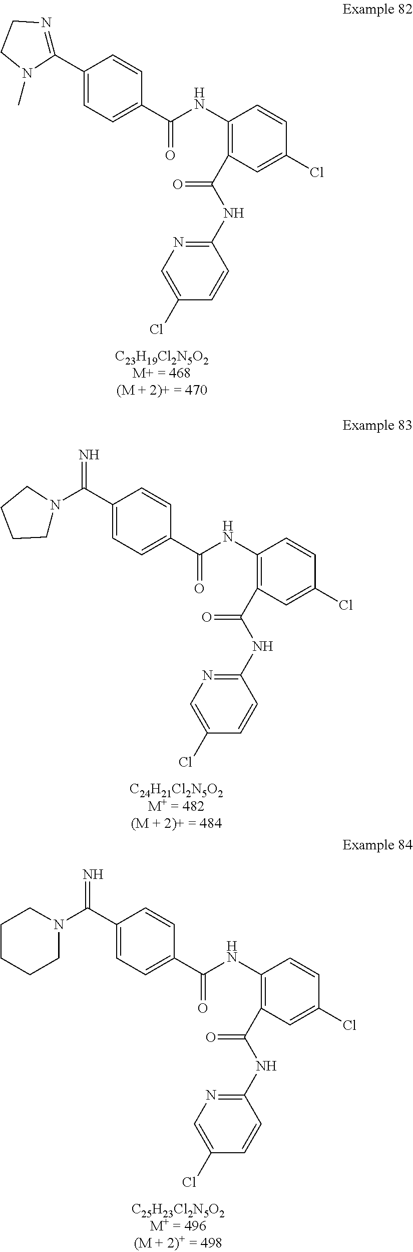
C1(NC(=O)C2=C(NC(=O)C3=CC=C(C4=NCCN4C)C=C3)C=CC(Cl)=C2)=NC=C(Cl)C=C1.C1(NC(=O)C2=C(NC(=O)C3=CC=C(C(=N)N4CCCC4)C=C3)C=CC(Cl)=C2)=NC=C(Cl)C=C1.C1(NC(=O)C2=C(NC(=O)C3=CC=C(C(=N)N4CCCCC4)C=C3)C=CC(Cl)=C2)=NC=C(Cl)C=C1
